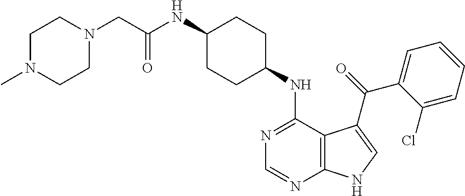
C1(NC(CN2CCN(C)CC2)=O)CCC(NC2=NC=NC3=C2C(C(=O)C2=CC=CC=C2Cl)=CN3)CC1
